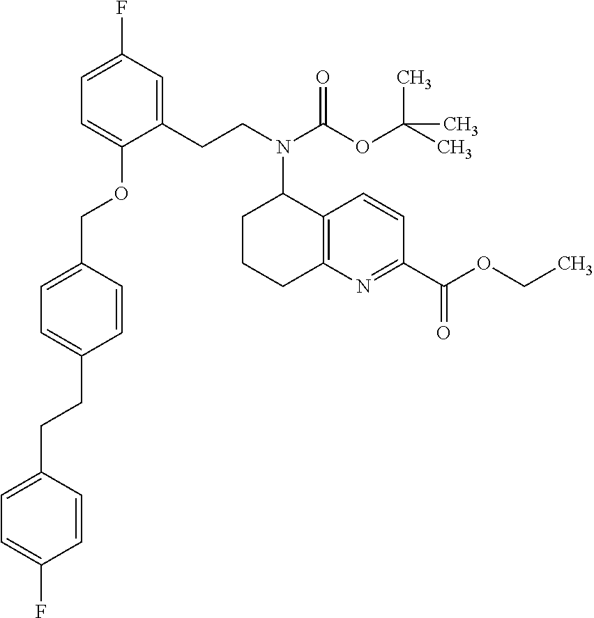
C1=C(CCC2=CC=C(F)C=C2)C=CC(COC2=CC=C(F)C=C2CCN(C2CCCC3=C2C=CC(C(OCC)=O)=N3)C(OC(C)(C)C)=O)=C1
